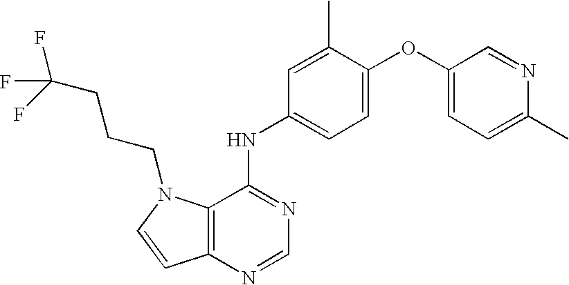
C12=C(N=CN=C1NC1=CC=C(OC3=CC=C(C)N=C3)C(C)=C1)C=CN2CCCC(F)(F)F
